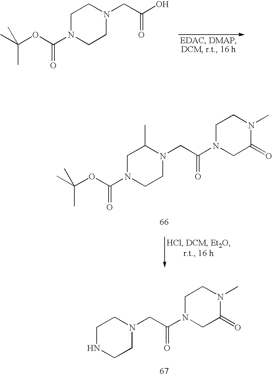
C1N(C(=O)OC(C)(C)C)CCN(CC(=O)O)C1.C1N(C(=O)OC(C)(C)C)CCN(CC(=O)N2CC(=O)N(C)CC2)C1C.C1NCCN(CC(=O)N2CC(=O)N(C)CC2)C1
